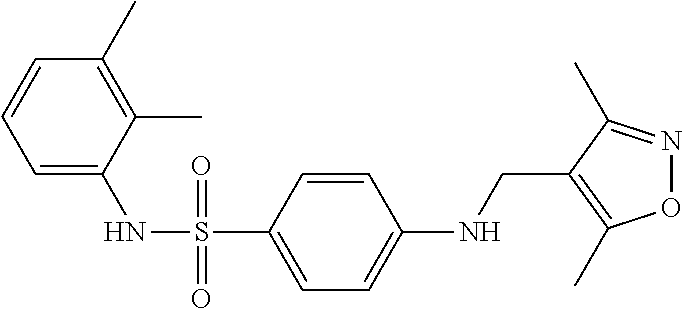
C1=C(NS(=O)(=O)C2=CC=C(NCC3=C(C)ON=C3C)C=C2)C(C)=C(C)C=C1
